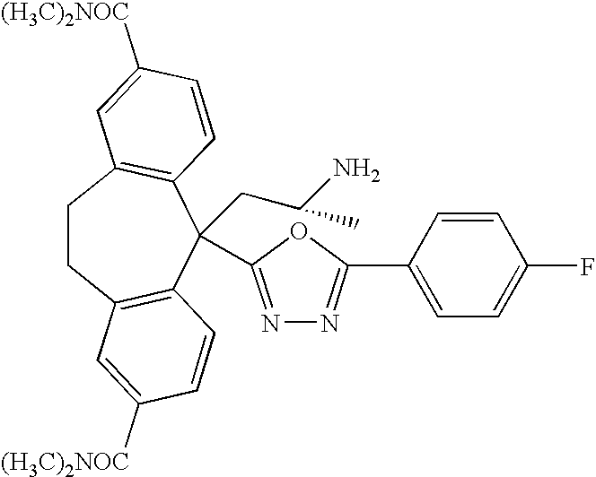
C1CC2=C(C(CC(N)C)(C3=NN=C(C4=CC=C(F)C=C4)O3)C3=C1C=C([(H3C)2NOC])C=C3)C=CC([(H3C)2NOC])=C2
